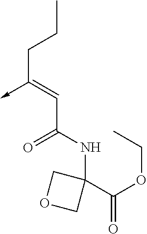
C(C(NC1(C(=O)OCC)COC1)=O)=C(CCC)->C
